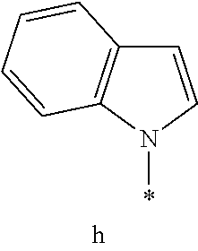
C12=C(N(*)C=C1)C=CC=C2
